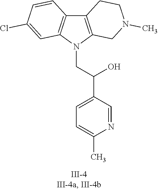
N1(CC(C2=CC=C(C)N=C2)O)C2=C(C3=C1C=C(Cl)C=C3)CCN(C)C2
